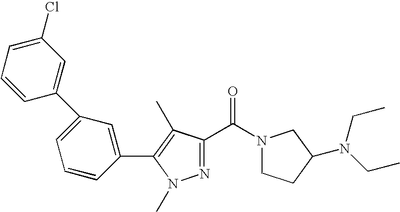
C1(C2=CC(C3=CC(Cl)=CC=C3)=CC=C2)=C(C)C(C(=O)N2CCC(N(CC)CC)C2)=NN1C
